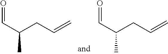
C(=O)C(CC=C)C.C(=O)C(CC=C)C
